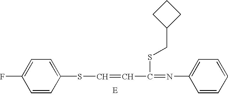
C1=CC(SC=CC(=NC2=CC=CC=C2)SCC2CCC2)=CC=C1F
